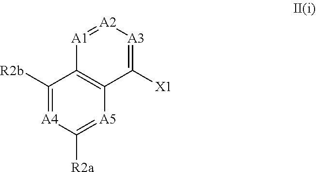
[A5]1=C([R2a])[A4]=C([R2b])C2=C1C([X1])=[A3][A2]=[A1]2
